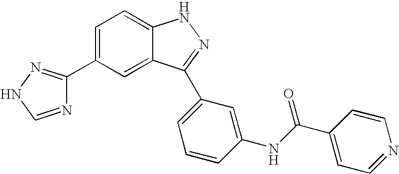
C1(C2=CC=C3C(=C2)C(C2=CC=CC(NC(C4=CC=NC=C4)=O)=C2)=NN3)=NNC=N1
